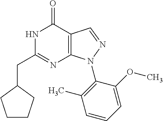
N1C(CC2CCCC2)=NC2=C(C1=O)C=NN2C1=C(C)C=CC=C1OC
